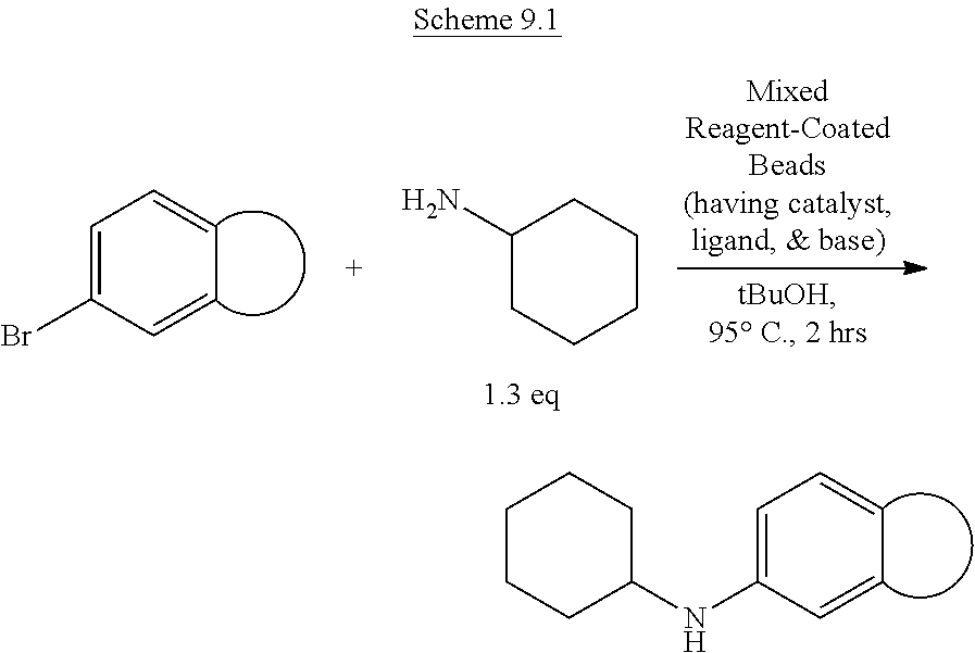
C1=C(Br)C=CC=C1.C1(N)CCCCC1.C1CCC(NC2=CC=CC=C2)CC1
